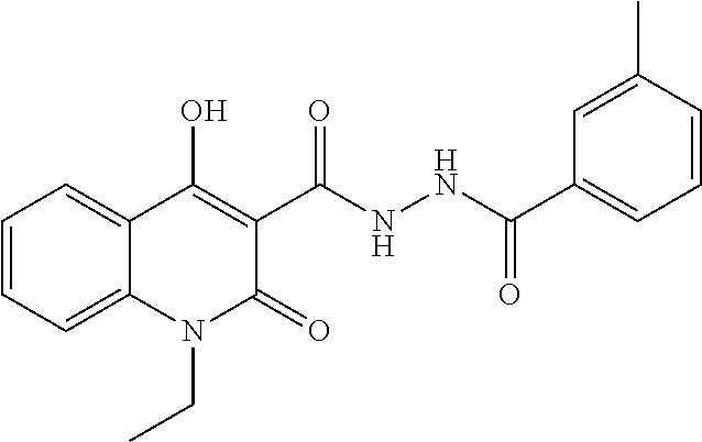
C1=CC=C2C(=C1)C(O)=C(C(NNC(C1=CC=CC(C)=C1)=O)=O)C(=O)N2CC
